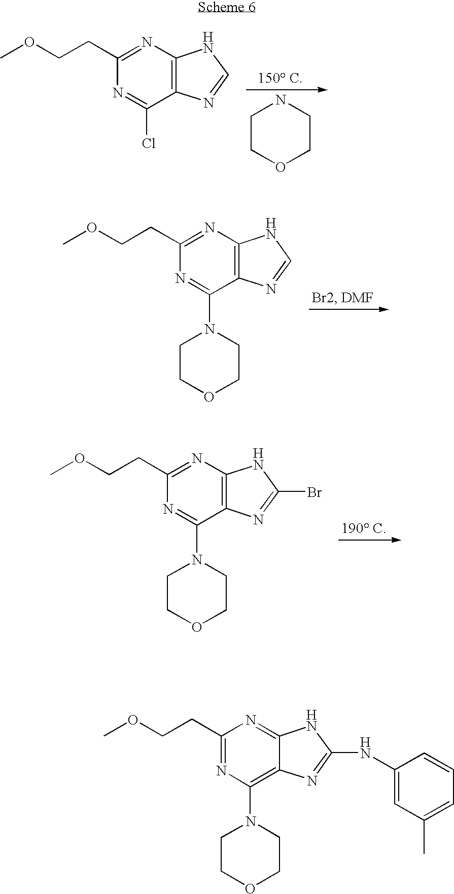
C1COCCN1.C1(CCOC)=NC2=C(C(Cl)=N1)N=CN2.C1(CCOC)=NC2=C(C(N3CCOCC3)=N1)N=CN2.C1(CCOC)=NC2=C(C(N3CCOCC3)=N1)N=C(Br)N2.C1(CCOC)=NC(N2CCOCC2)=C2C(=N1)NC(NC1=CC(C)=CC=C1)=N2
